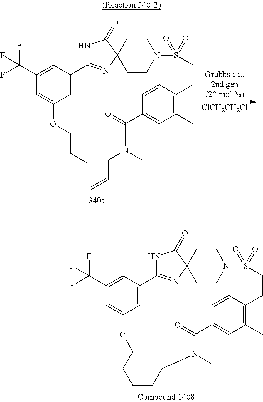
C1(C(F)(F)F)=CC(C2=NC3(C(=O)N2)CCN(S(=O)(=O)CCC2=C(C)C=C(C(N(C)CC=C)=O)C=C2)CC3)=CC(OCCC=C)=C1.[ClCH2CH2Cl].C1(C(F)(F)F)=CC2=CC(=C1)OCCC=CCN(C)C(=O)C1=CC(C)=C(CCS(=O)(=O)N3CCC4(N=C2NC4=O)CC3)C=C1
